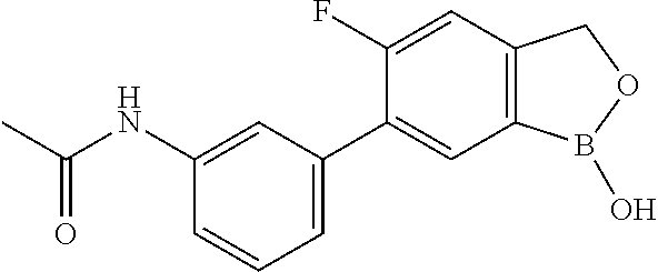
C1(NC(C)=O)=CC(C2=CC3=C(C=C2F)COB3O)=CC=C1
